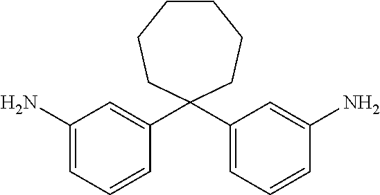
C1(N)=CC=CC(C2(C3=CC=CC(N)=C3)CCCCCC2)=C1
